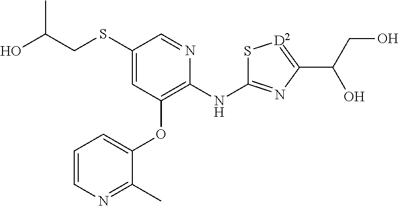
OC(CSC1=CC(OC2=CC=CN=C2C)=C(NC2=NC(C(CO)O)=[D2]S2)N=C1)C
